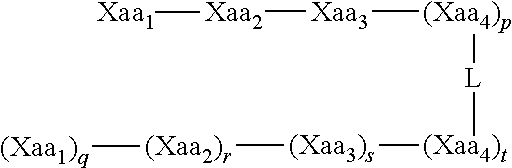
[(Xaa4)p]([Xaa3][Xaa2][Xaa1])[L][(Xaa4)t][(Xaa3)s][(Xaa2)r][(Xaa1)q]
